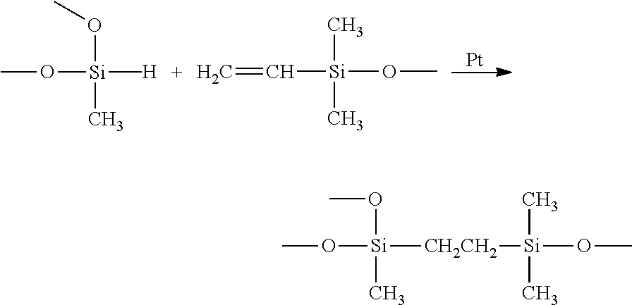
[Pt].CO[Si]([H])(C)(OC)C.C=C[Si](OC)(C)C.CO[Si]([CH2CH2][Si](OC)(C)C)(OC)C
